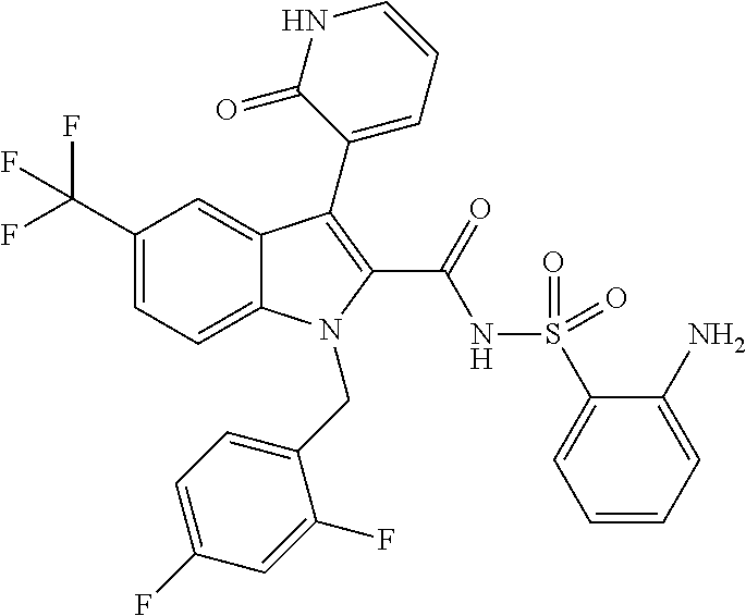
C1(C(F)(F)F)=CC=C2C(=C1)C(C1=CC=CNC1=O)=C(C(=O)NS(=O)(=O)C1=CC=CC=C1N)N2CC1=CC=C(F)C=C1F
